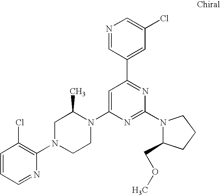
C1=CC=NC(N2CCN(C3=CC(C4=CC(Cl)=CN=C4)=NC(N4C(COC)CCC4)=N3)C(C)C2)=C1Cl
